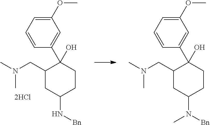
C1CC(N([Bn])C)CC(CN(C)C)C1(O)C1=CC(OC)=CC=C1.C1CC(N[Bn])CC(CN(C)C)C1(O)C1=CC(OC)=CC=C1
